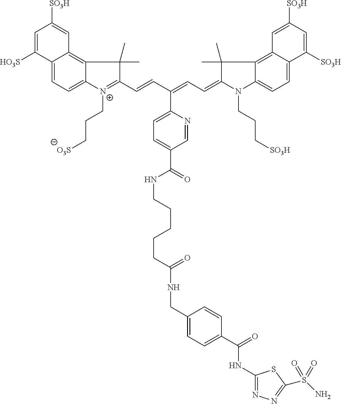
C12=CC=C3C(=C1C=C([SO3H])C=C2[HO3S])C(C)(C)C(C=CC(=CC=C1N(CCC[SO3H])C2=CC=C4C(=C2C1(C)C)C=C([SO3H])C=C4[SO3H])C1=CC=C(C(=O)NCCCCCC(NCC2=CC=C(C(=O)NC4=NN=C(S(N)(=O)=O)S4)C=C2)=O)C=N1)=[N+]3CCC[O3S]
